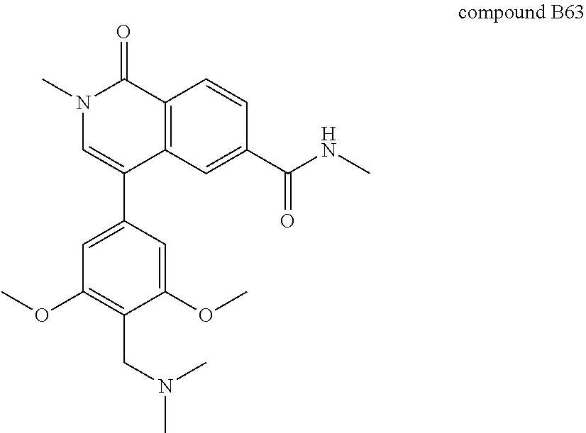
C1=C(C(NC)=O)C=CC2=C1C(C1=CC(OC)=C(CN(C)C)C(OC)=C1)=CN(C)C2=O
